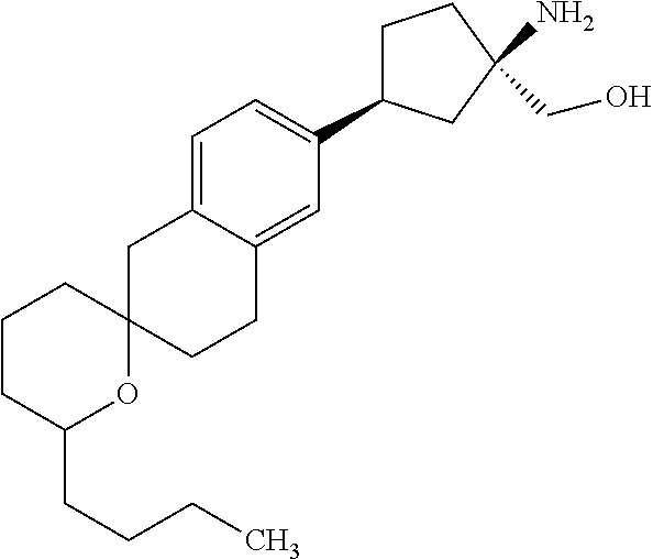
O1C2(CCC3=CC(C4CCC(N)(CO)C4)=CC=C3C2)CCCC1CCCC
